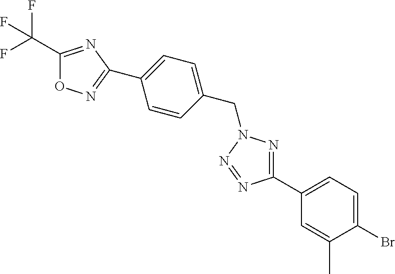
C1(C(F)(F)F)=NC(C2=CC=C(CN3N=C(C4=CC=C(Br)C(C)=C4)N=N3)C=C2)=NO1
